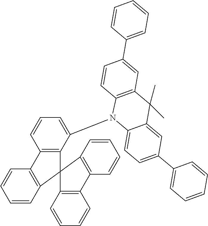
C1=CC2=C(C=C1)C1=C(C(N3C4=CC=C(C5=CC=CC=C5)C=C4C(C)(C)C4=C3C=CC(C3=CC=CC=C3)=C4)=CC=C1)C21C2=C(C=CC=C2)C2=C1C=CC=C2
